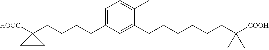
C1=C(C)C(CCCCCCC([COOH])(C)C)=C(C)C(CCCCC2([HOOC])CC2)=C1
